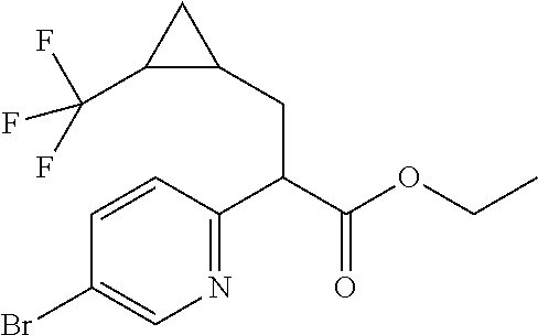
C1=CC(C(C(OCC)=O)CC2C(C(F)(F)F)C2)=NC=C1Br
